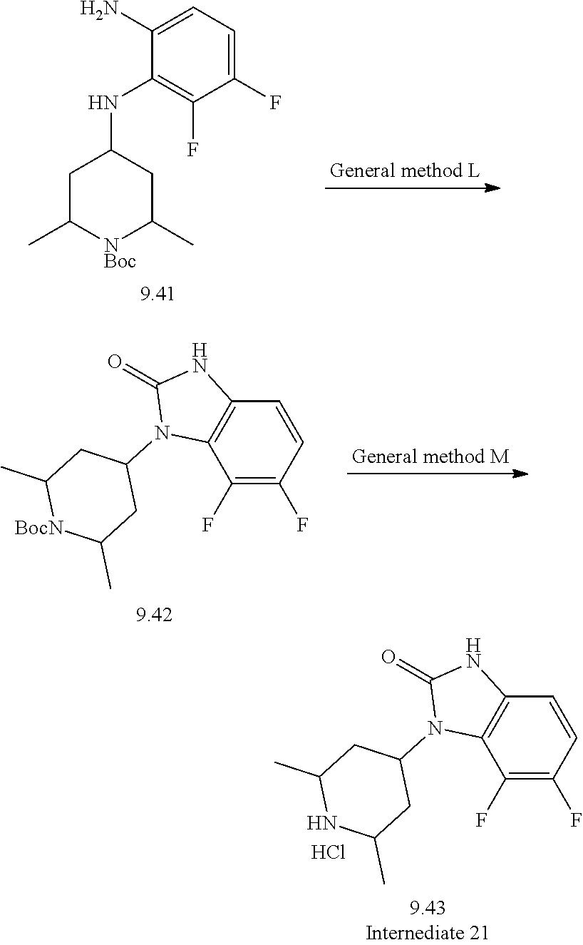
C1C(C)[NBoc]C(C)CC1NC1=C(F)C(F)=CC=C1N.C1(F)=C(F)C=CC2=C1N(C1CC(C)[BocN]C(C)C1)C(=O)N2.C1(F)=C(F)C=CC2=C1N(C1CC(C)NC(C)C1)C(=O)N2.Cl
